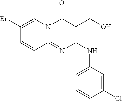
C1(Br)=CN2C(=NC(NC3=CC=CC(Cl)=C3)=C(CO)C2=O)C=C1
